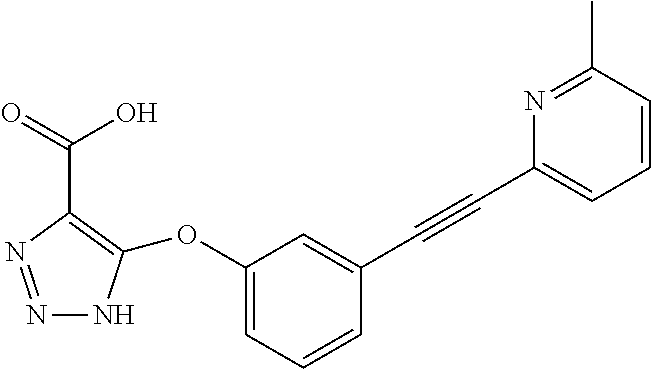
N1=NC(C(O)=O)=C(OC2=CC=CC(C#CC3=CC=CC(C)=N3)=C2)N1
